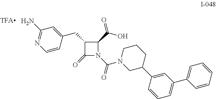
C1(CC2=CC(N)=NC=C2)C(=O)N(C(=O)N2CC(C3=CC(C4=CC=CC=C4)=CC=C3)CCC2)C1C(O)=O
